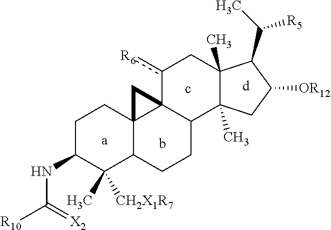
C1C(NC(=[X2])[R10])C(C)([CH2X1R7])C2C3(C1)C1(C(CC2)C2(C)C(C)(Cc1[R6])C(C(C)[R5])C([OR12])C2)C3
